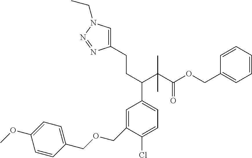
C1=C(COCC2=CC=C(OC)C=C2)C(Cl)=CC=C1C(CCC1=CN(CC)N=N1)C(C(OCC1=CC=CC=C1)=O)(C)C
